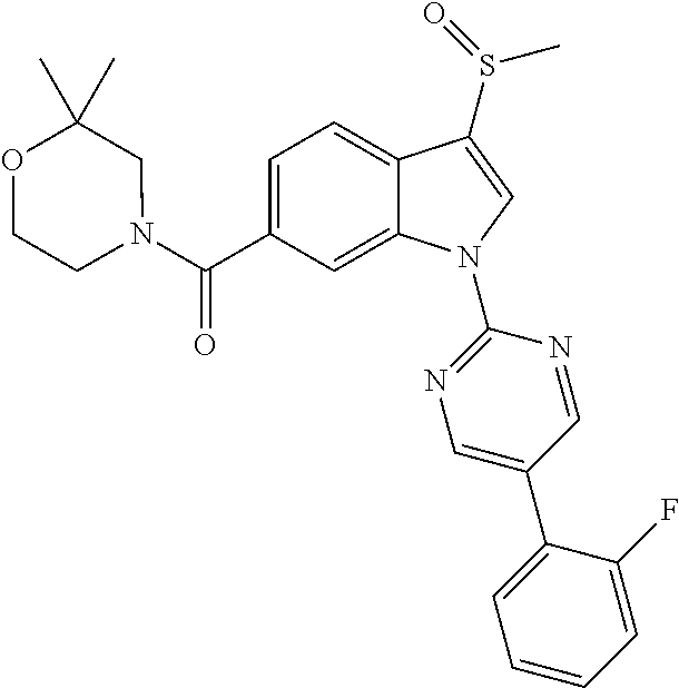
C(C1=CC=C2C(=C1)N(C1=NC=C(C3=CC=CC=C3F)C=N1)C=C2S(=O)C)(=O)N1CC(C)(C)OCC1
